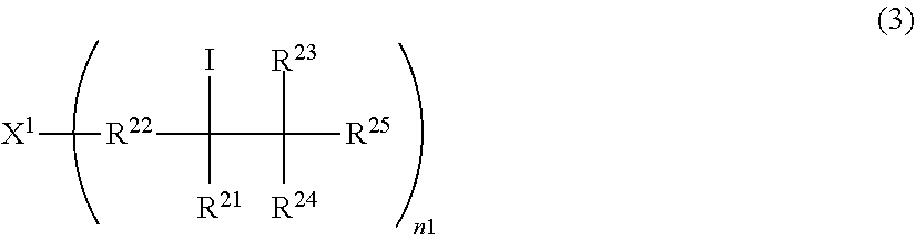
[X1][R22]C(C([R25])([R23])[R24])(I)[R21]
